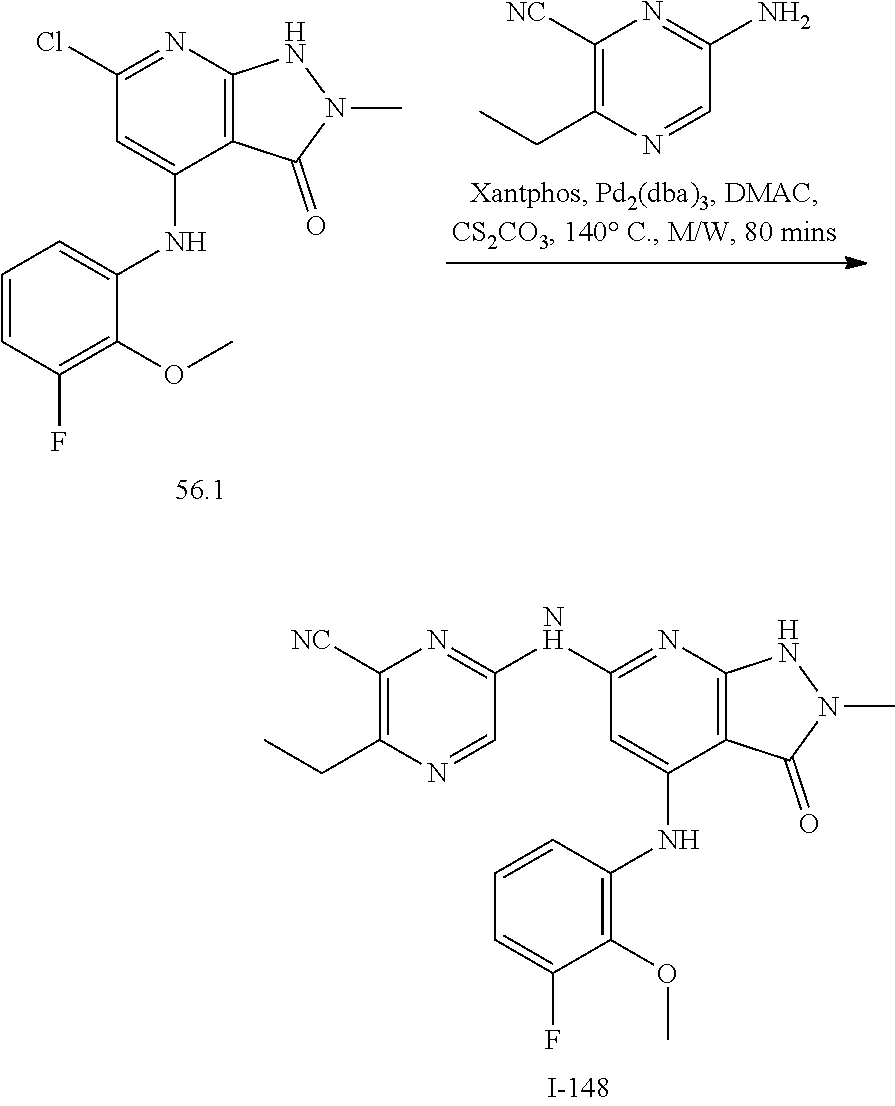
C1=CC(NC2=CC(NC3=NC([NC])=C(CC)N=C3)=NC3=C2C(=O)N(C)N3)=C(OC)C(F)=C1.C1=CC(F)=C(OC)C(NC2=CC(Cl)=NC3=C2C(=O)N(C)N3)=C1.C1([NC])=C(CC)N=CC(N)=N1
